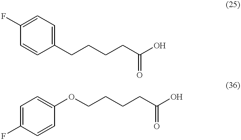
C1(F)=CC=C(CCCCC(O)=O)C=C1.C1=C(F)C=CC(OCCCCC(O)=O)=C1
